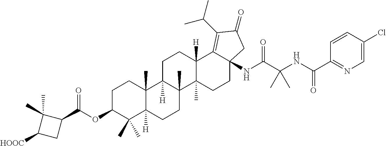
C1C2([H])C(C)(C3(C)C([H])(C1)C1=C(C(C)C)C(=O)CC1(NC(C(NC(C1=NC=C(Cl)C=C1)=O)(C)C)=O)CC3)CCC1([H])C2(C)CCC(OC(C2C(C)(C)C([HOOC])C2)=O)C1(C)C
